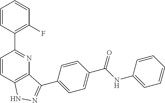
C1=CC(C2=NC3=C(C=C2)NN=C3C2=CC=C(C(NC3=CC=CC=C3)=O)C=C2)=C(F)C=C1
